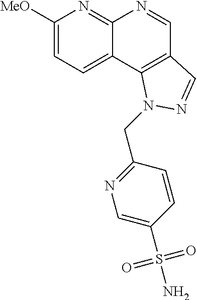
C1([MeO])=CC=C2C(=N1)N=CC1=C2N(CC2=NC=C(S(N)(=O)=O)C=C2)N=C1
